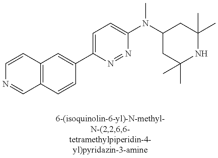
C1=CC2=C(C=N1)C=CC(C1=CC=C(N(C3CC(C)(C)NC(C)(C)C3)C)N=N1)=C2
